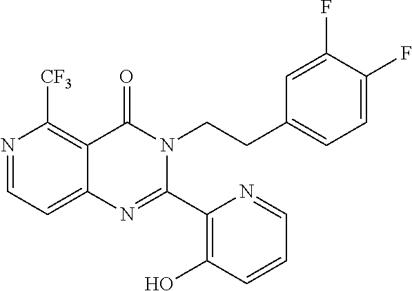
N1=CC=C2C(=C1[CF3])C(=O)N(CCC1=CC=C(F)C(F)=C1)C(C1=C(O)C=CC=N1)=N2
